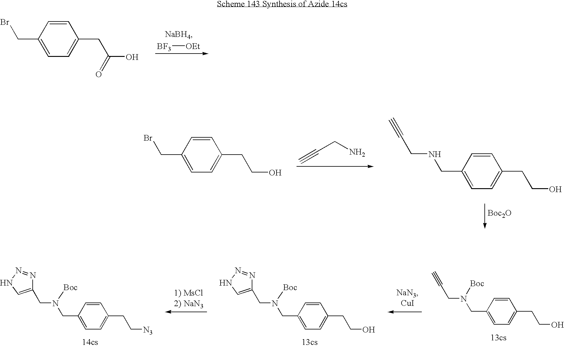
[BF3][OEt].C1(CBr)=CC=C(CC(O)=O)C=C1.C#CCN.[Boc2O].C1(CBr)=CC=C(CCO)C=C1.C#CCNCC1=CC=C(CCO)C=C1.C#CCN(CC1=CC=C(CCO)C=C1)[Boc].C(N(CC1=CC=C(CC[N3])C=C1)[Boc])C1=CNN=N1.C(N(CC1=CC=C(CCO)C=C1)[Boc])C1=CNN=N1
